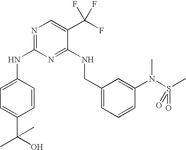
C1(NC2=CC=C(C(C)(O)C)C=C2)=NC=C(C(F)(F)F)C(NCC2=CC=CC(N(C)S(=O)(C)=O)=C2)=N1
